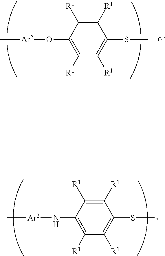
C1([R1])=C([R1])C(N[Ar2]C)=C([R1])C([R1])=C1SC.C1([R1])=C([R1])C(O[Ar2]C)=C([R1])C([R1])=C1SC
